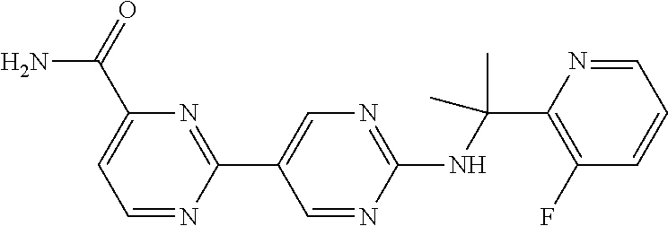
C1(NC(C2=C(F)C=CC=N2)(C)C)=NC=C(C2=NC(C(=O)N)=CC=N2)C=N1
